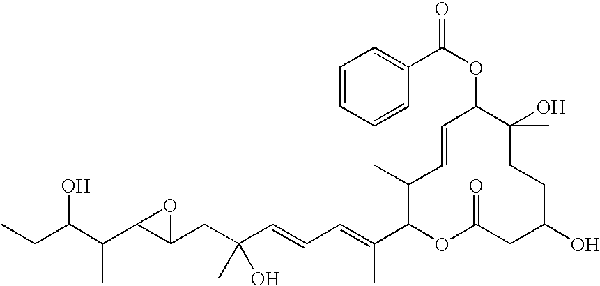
CCC(C(C1C(CC(C=CC=C(C2OC(=O)CC(O)CCC(O)(C)C(OC(C3=CC=CC=C3)=O)C=CC2C)C)(O)C)O1)C)O
